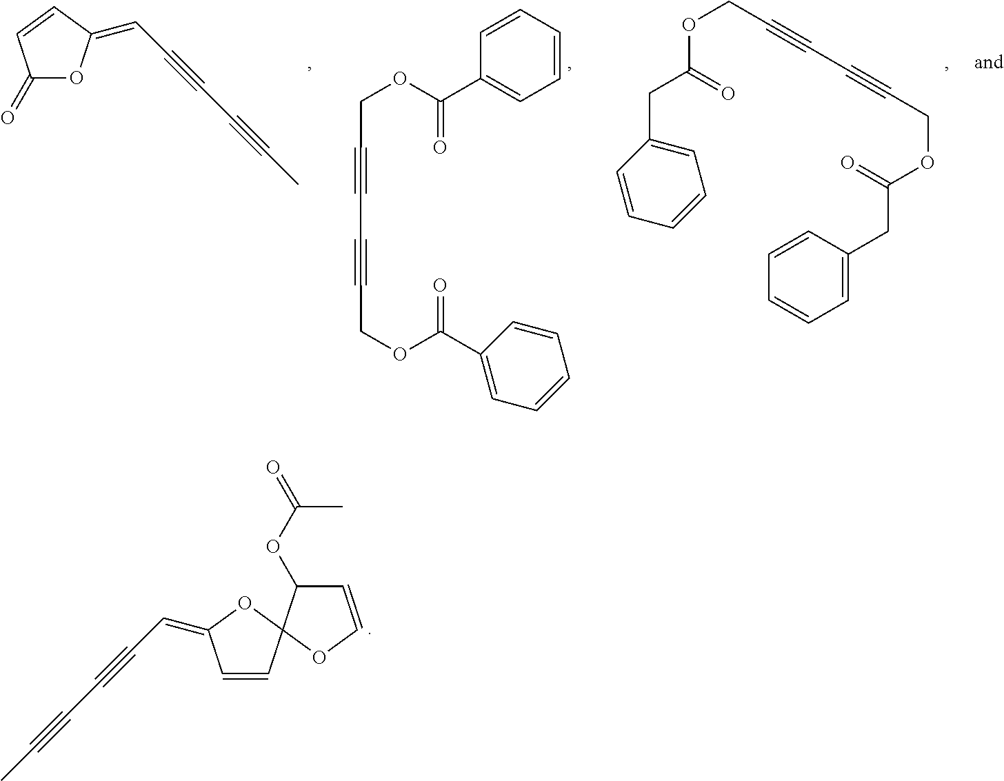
C(#CC#CCOC(CC1=CC=CC=C1)=O)COC(CC1=CC=CC=C1)=O.C(#CC#CCOC(C1=CC=CC=C1)=O)COC(C1=CC=CC=C1)=O.C1(=O)OC(=CC#CC#CC)C=C1.C1=CC(=CC#CC#CC)OC12OC=CC2OC(=O)C
